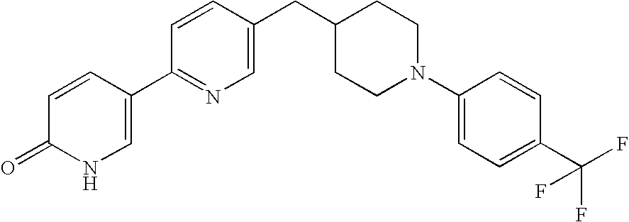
C1(=O)NC=C(C2=NC=C(CC3CCN(C4=CC=C(C(F)(F)F)C=C4)CC3)C=C2)C=C1
